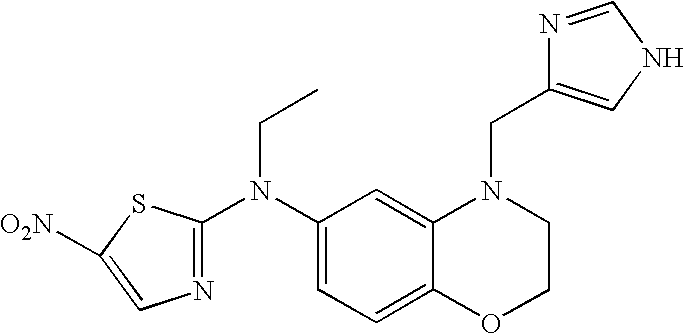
C1(N(CC)C2=NC=C([O2N])S2)=CC=C2C(=C1)N(CC1=CNC=N1)CCO2
